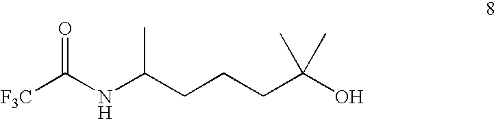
C(NC(CCCC(O)(C)C)C)([F3C])=O
